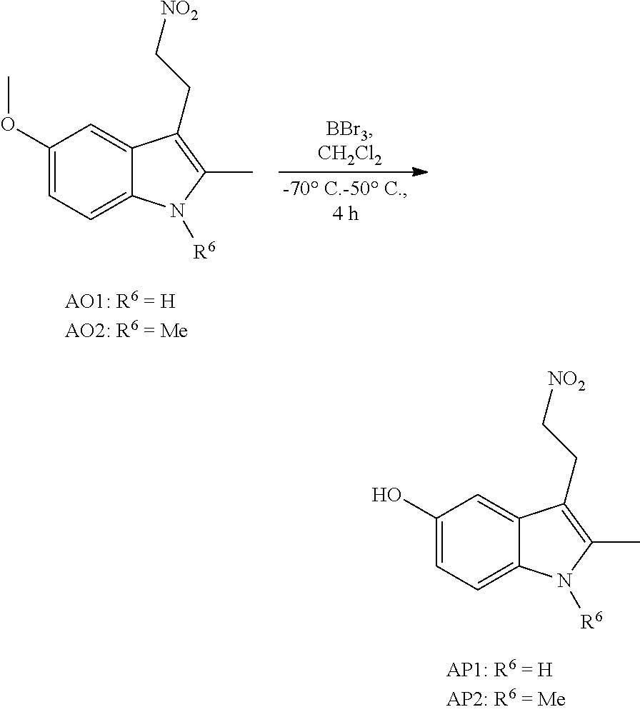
C1(OC)=CC=C2C(=C1)C(CC[NO2])=C(C)N2[R6].C1(O)=CC=C2C(=C1)C(CC[NO2])=C(C)N2[R6]
